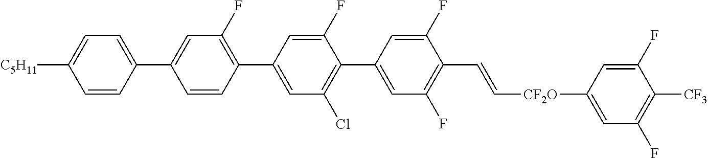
C1(F)=CC(C2=C(F)C=C(C3=CC=C([C5H11])C=C3)C=C2)=CC(Cl)=C1C1=CC(F)=C(C=C[CF2O]C2=CC(F)=C([CF3])C(F)=C2)C(F)=C1
